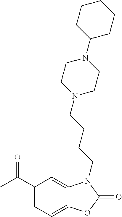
C1(C(C)=O)=CC=C2C(=C1)N(CCCCN1CCN(C3CCCCC3)CC1)C(=O)O2
